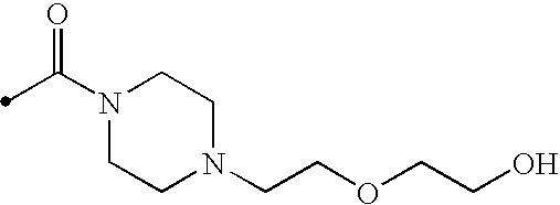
N1(C(=O)C)CCN(CCOCCO)CC1
